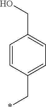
C1=CC(C*)=CC=C1CO
